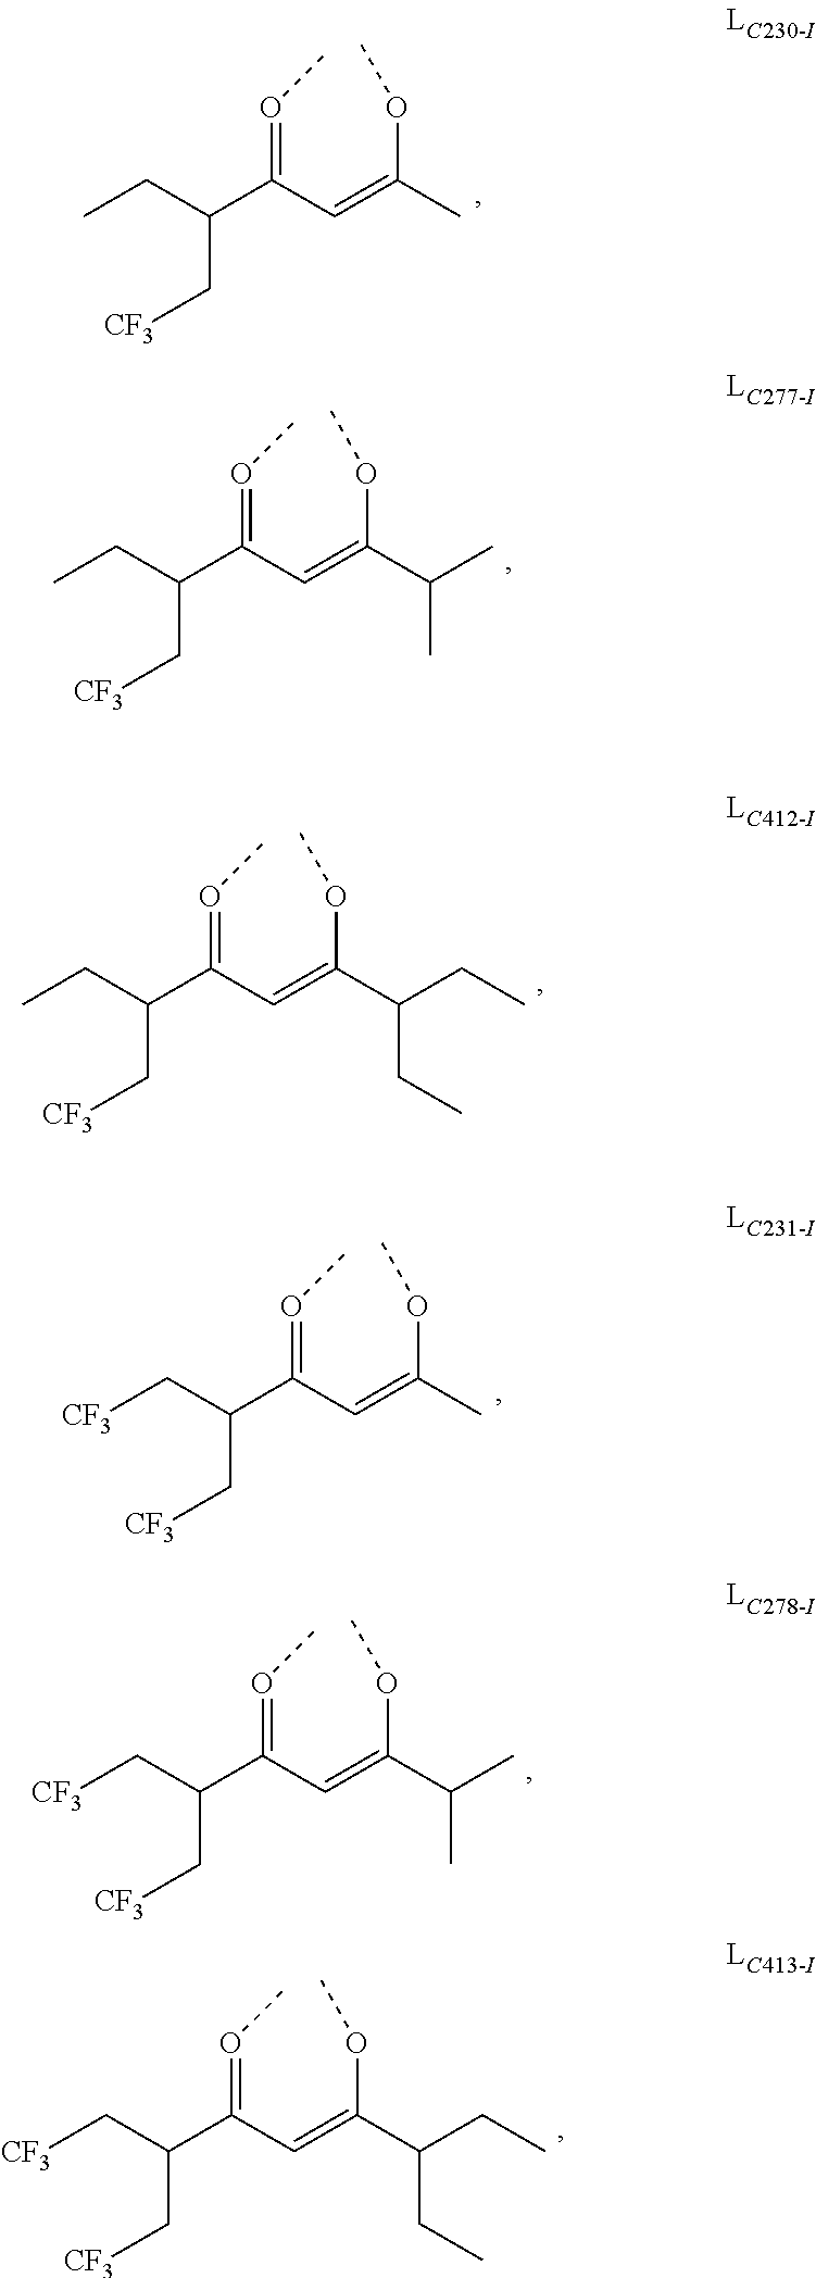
O(=C(C=C(C)OC)C(C[CF3])CC)C.O(=C(C=C(C(C)C)OC)C(C[CF3])CC)C.O(=C(C=C(C(CC)CC)OC)C(C[CF3])CC)C.O(=C(C=C(C)OC)C(C[CF3])C[CF3])C.O(=C(C=C(C(C)C)OC)C(C[CF3])C[CF3])C.O(=C(C=C(C(CC)CC)OC)C(C[CF3])C[CF3])C
